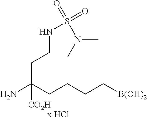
NC(CCCC[B(OH)2])(CCNS(=O)(=O)N(C)C)[CO2H]
